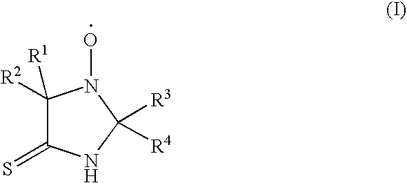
C1([R2])([R1])C(=S)NC([R3])([R4])N1O
